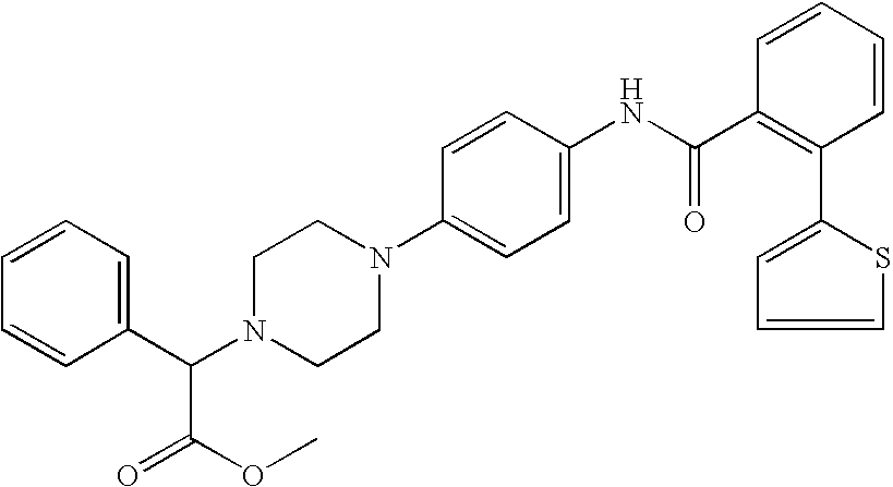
C1=CC=C(C2=C(C(NC3=CC=C(N4CCN(C(C5=CC=CC=C5)C(OC)=O)CC4)C=C3)=O)C=CC=C2)S1
